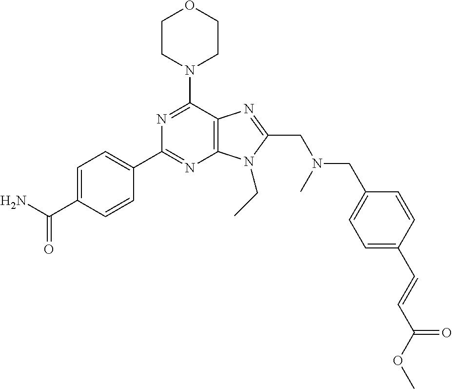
C1CN(C2=NC(C3=CC=C(C(N)=O)C=C3)=NC3=C2N=C(CN(CC2=CC=C(C=CC(OC)=O)C=C2)C)N3CC)CCO1
